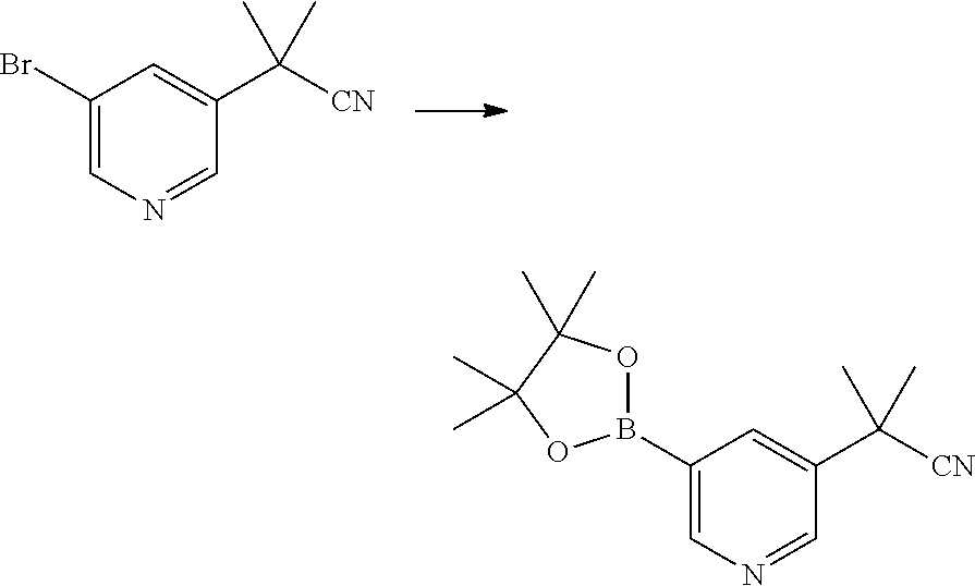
C1(Br)=CN=CC(C([CN])(C)C)=C1.C1(B2OC(C)(C)C(C)(C)O2)=CN=CC(C([CN])(C)C)=C1
